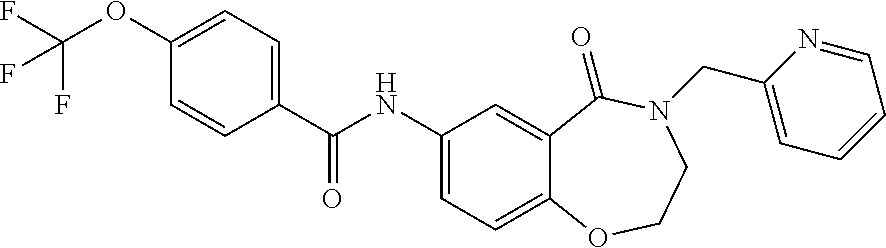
C1(NC(C2=CC=C(OC(F)(F)F)C=C2)=O)=CC=C2C(=C1)C(=O)N(CC1=CC=CC=N1)CCO2
